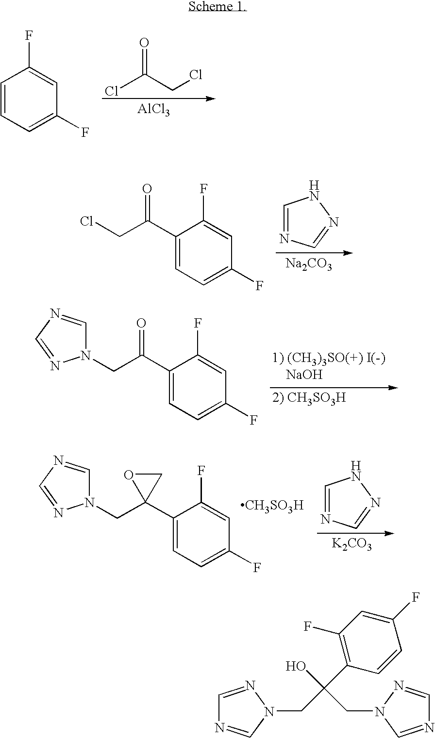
C1=CC=C(F)C=C1F.O=C(CCl)Cl.[AlCl3].C1(C(CCl)=O)=CC=C(F)C=C1F.C1=NC=NN1.[Na2CO3].C1(C(CN2C=NC=N2)=O)=CC=C(F)C=C1F.C1(C2(CN3C=NC=N3)CO2)=CC=C(F)C=C1F.C1=NC=NN1.[K2CO3].[CH3SO3H].C1=NN(CC(C2=C(F)C=C(F)C=C2)(O)CN2C=NC=N2)C=N1
